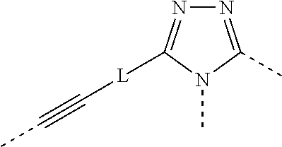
N1=C(C)N(C)C([L]C#CC)=N1
